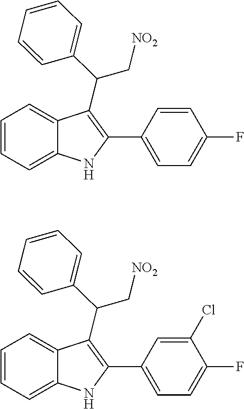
C12=CC=CC=C1NC(C1=CC=C(F)C(Cl)=C1)=C2C(C1=CC=CC=C1)C[NO2].C12=CC=CC=C1NC(C1=CC=C(F)C=C1)=C2C(C1=CC=CC=C1)C[NO2]
